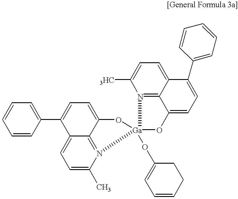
C1=CC(C2=CC=C3C4=N(C(C)=CC=C42)[Ga]2(OC4=CC=CCC4)(O3)N3=C4C(=CC=C3[3HC])C(C3=CC=CC=C3)=CC=C4O2)=CC=C1
